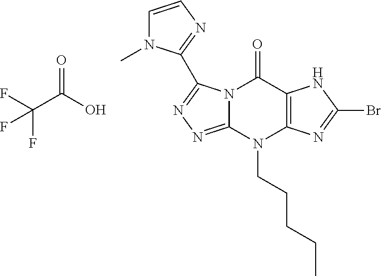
N12C(=NN=C1C1=NC=CN1C)N(CCCCC)C1=C(C2=O)NC(Br)=N1.C(C(O)=O)(F)(F)F
